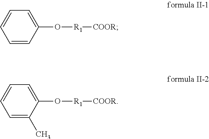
C1=C(O[R1][COOR])C=CC=C1.C1=C(O[R1][COOR])C(C)=CC=C1
